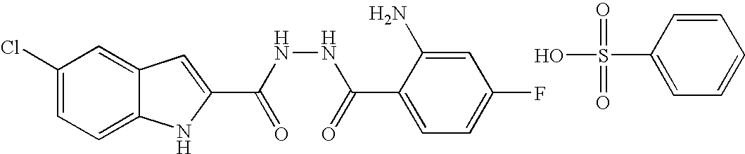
C1(Cl)=CC=C2C(=C1)C=C(C(NNC(C1=CC=C(F)C=C1N)=O)=O)N2.C1=CC=CC=C1S(O)(=O)=O
